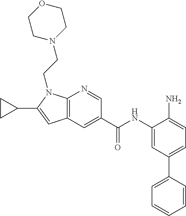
C1=C(C(NC2=CC(C3=CC=CC=C3)=CC=C2N)=O)C=NC2=C1C=C(C1CC1)N2CCN1CCOCC1
